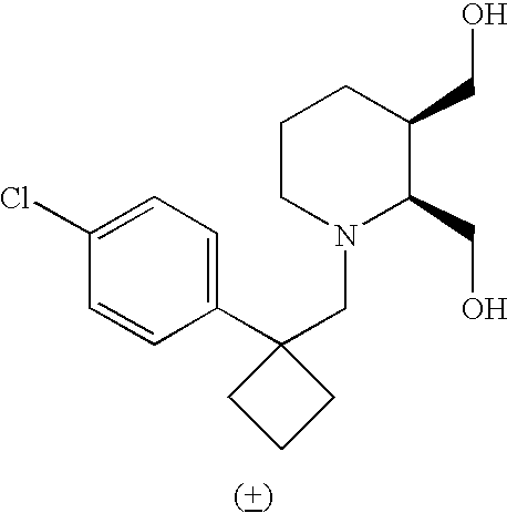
C1(C2(CN3C(CO)C(CO)CCC3)CCC2)=CC=C(Cl)C=C1
